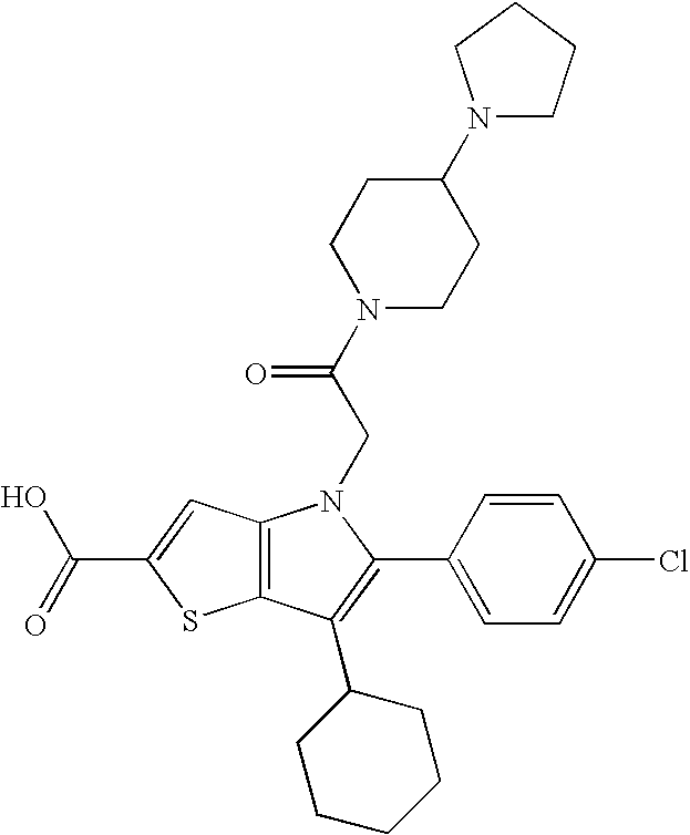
C12=C(C(C3CCCCC3)=C(C3=CC=C(Cl)C=C3)N1CC(N1CCC(N3CCCC3)CC1)=O)SC(C(=O)O)=C2
